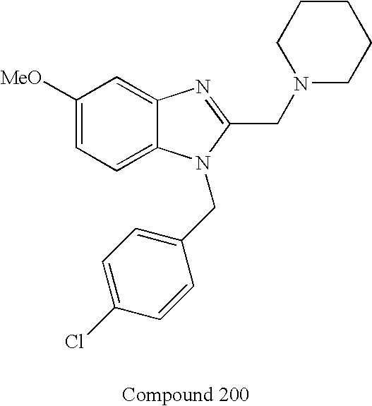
C1([MeO])=CC=C2C(=C1)N=C(CN1CCCCC1)N2CC1=CC=C(Cl)C=C1
